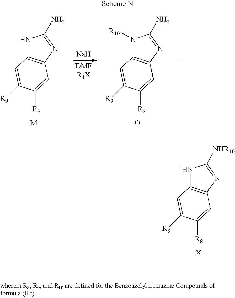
N1C2=C(N=C1N)C=C([R8])C([R9])=C2.[Na].N1([R10])C2=C(N=C1N)C=C([R8])C([R9])=C2.O.N1C2=C(N=C1[NHR10])C=C([R8])C([R9])=C2.[X]
